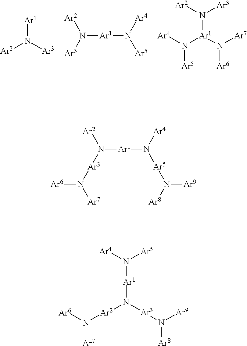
[Ar1]N([Ar3])[Ar2].[Ar3]N([Ar2])[Ar1]N([Ar5])[Ar4].[Ar1](N([Ar3])[Ar2])(N([Ar7])[Ar6])N([Ar4])[Ar5].[Ar2]N([Ar1]N([Ar5]N([Ar9])[Ar8])[Ar4])[Ar3]N([Ar7])[Ar6].[Ar2](N([Ar6])[Ar7])N([Ar1]N([Ar5])[Ar4])[Ar3]N([Ar9])[Ar8]
